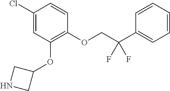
C1(Cl)=CC(OC2CNC2)=C(OCC(C2=CC=CC=C2)(F)F)C=C1
